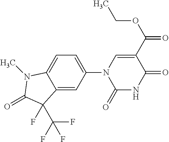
C12=CC(N3C(=O)NC(=O)C(C(=O)OCC)=C3)=CC=C1N(C)C(=O)C2(F)C(F)(F)F
